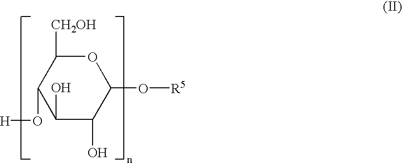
C1([CH2OH])C(O[H])C(O)C(O)C(O[R5])O1
